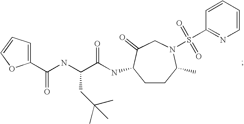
C1=C(C(NC(C(=O)NC2CCC(C)N(S(C3=NC=CC=C3)(=O)=O)CC2=O)CC(C)(C)C)=O)OC=C1
